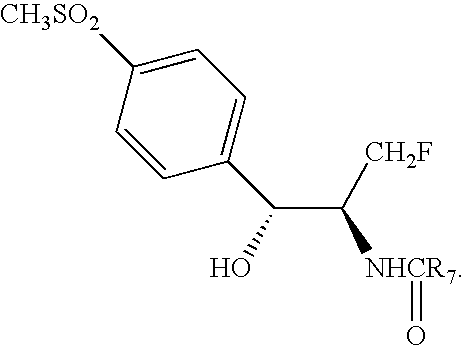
C1=CC(C(C([NHCR7]=O)[CH2F])O)=CC=C1[CH3SO2]
